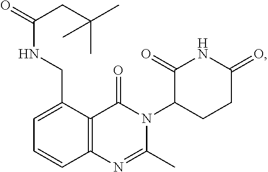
C12=C(C(CNC(CC(C)(C)C)=O)=CC=C1)C(=O)N(C1CCC(=O)NC1=O)C(C)=N2
